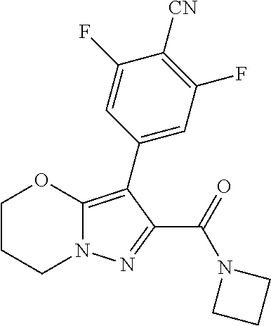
C1CCN2C(=C(C3=CC(F)=C([CN])C(F)=C3)C(C(=O)N3CCC3)=N2)O1
